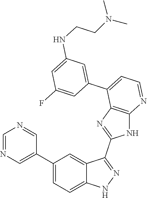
C1=NC=C(C2=CC=C3C(=C2)C(C2=NC4=C(N2)N=CC=C4C2=CC(NCCN(C)C)=CC(F)=C2)=NN3)C=N1
